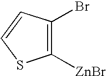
C1([ZnBr])=C(Br)C=CS1
